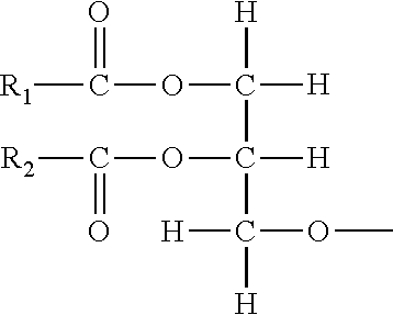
C([H])([H])(C([H])(C([H])(OC)[H])OC([R2])=O)OC([R1])=O
